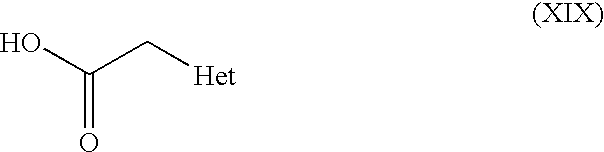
OC(C[Het])=O
